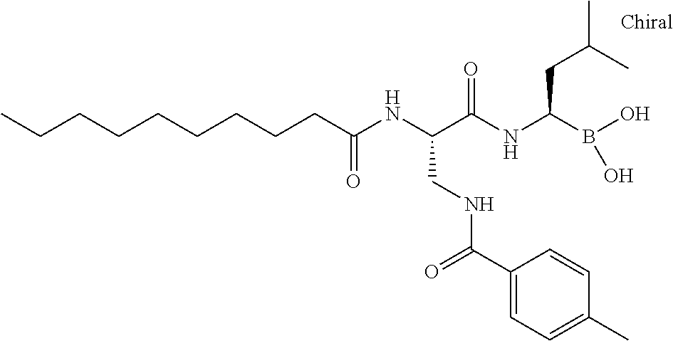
C(C(NC(C(NC(B(O)O)CC(C)C)=O)CNC(C1=CC=C(C)C=C1)=O)=O)CCCCCCCC
